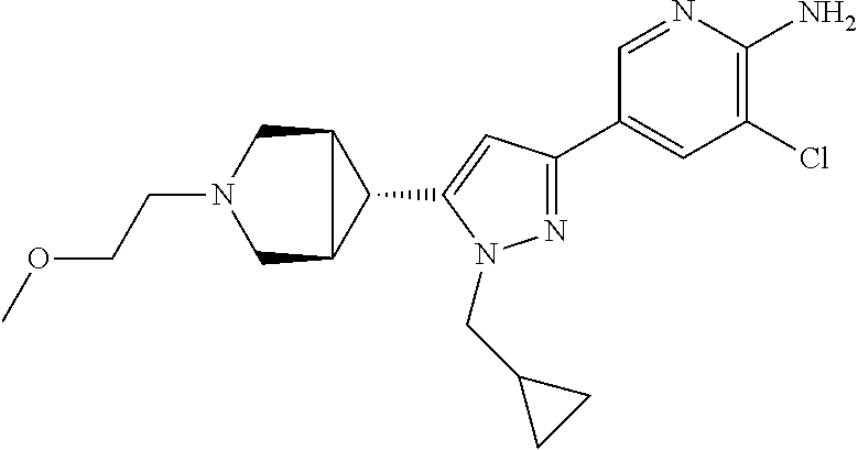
N1=C(C2=CC(Cl)=C(N)N=C2)C=C(C2C3CN(CCOC)CC32)N1CC1CC1
